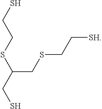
SCCSC(CS)CSCC[SH]
